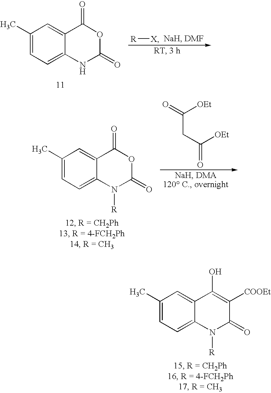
C1(C)=CC=C2C(=C1)C(=O)OC(=O)N2.[R][X].C1(C)=CC=C2C(=C1)C(=O)OC(=O)N2[R].C(CC([OEt])=O)([OEt])=O.C1(C)=CC=C2C(=C1)C(O)=C([COOEt])C(=O)N2[R]
